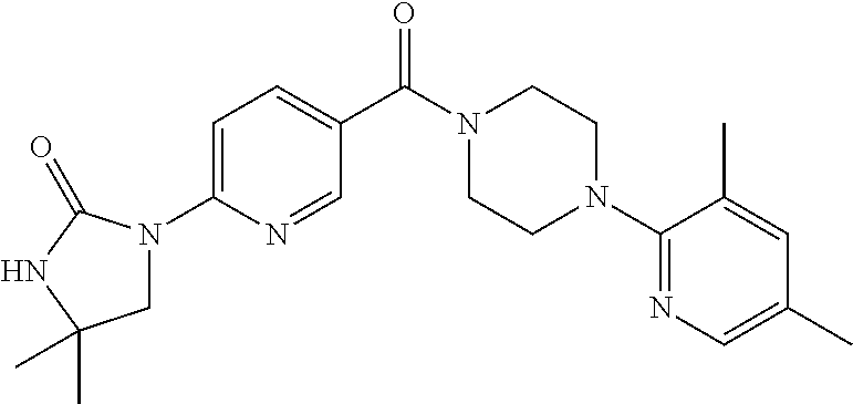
C1=C(N2CC(C)(C)NC2=O)N=CC(C(N2CCN(C3=NC=C(C)C=C3C)CC2)=O)=C1
